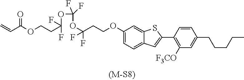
C(CC(OC(OC(CCOC1=CC=C2C(=C1)SC(C1=C([F3CO])C=C(CCCCC)C=C1)=C2)(F)F)(F)F)(F)F)OC(C=C)=O
